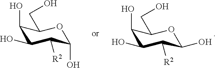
C1(O)C(O)C([R2])C(O)OC1CO.C1(O)C(O)C([R2])C(O)OC1CO
